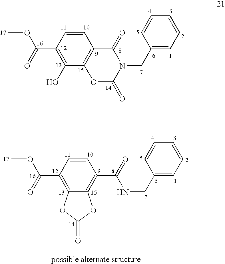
C1=CC(C(OC)=O)=C(O)C2=C1C(=O)N(CC1=CC=CC=C1)C(=O)O2.C1=CC(C(=O)OC)=C2C(=C1C(=O)NCC1=CC=CC=C1)OC(=O)O2
